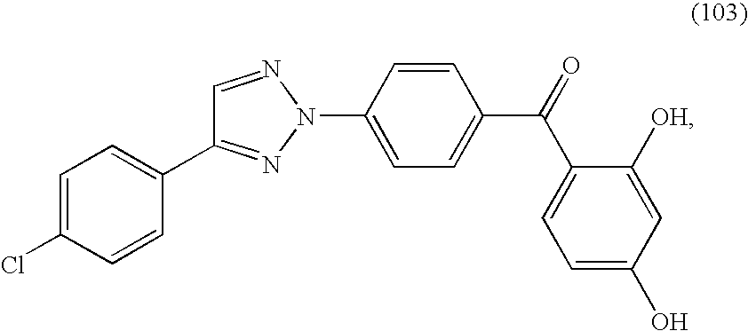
N1(C2=CC=C(C(=O)C3=CC=C(O)C=C3[OH])C=C2)N=CC(C2=CC=C(Cl)C=C2)=N1
